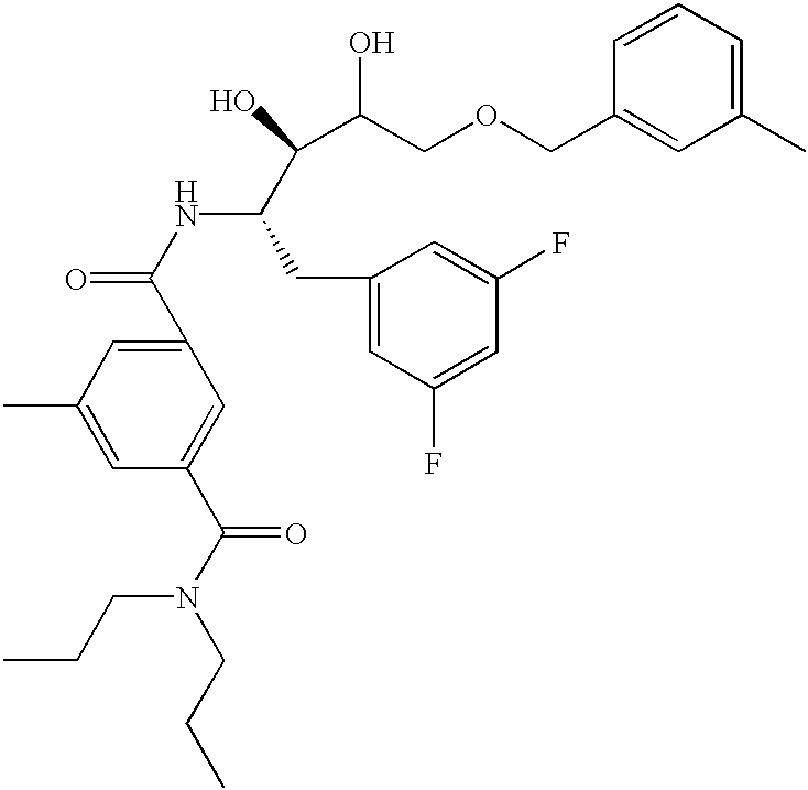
C1(C(NC(CC2=CC(F)=CC(F)=C2)C(C(O)COCC2=CC(C)=CC=C2)O)=O)=CC(C)=CC(C(N(CCC)CCC)=O)=C1
